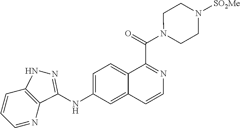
C1=CC=NC2=C1NN=C2NC1=CC=C2C(=C1)C=CN=C2C(=O)N1CCN([SO2Me])CC1
